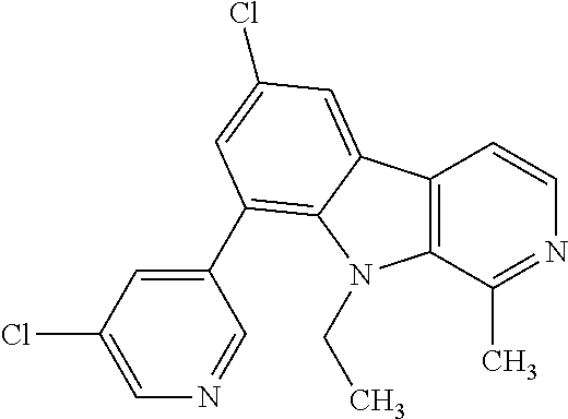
C12=C(C(C)=NC=C1)N(CC)C1=C(C3=CC(Cl)=CN=C3)C=C(Cl)C=C21
